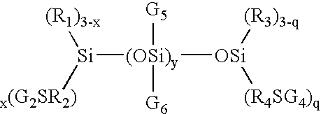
[Si]([(OSi)y]([G5])([G6])[OSi]([(R3)3-q])[(R4SG4)q])([x(G2SR2)])[(R1)3-x]
